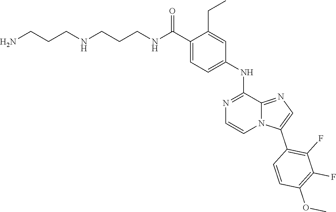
C1(C(NCCCNCCCN)=O)=CC=C(NC2=NC=CN3C2=NC=C3C2=C(F)C(F)=C(OC)C=C2)C=C1CC
